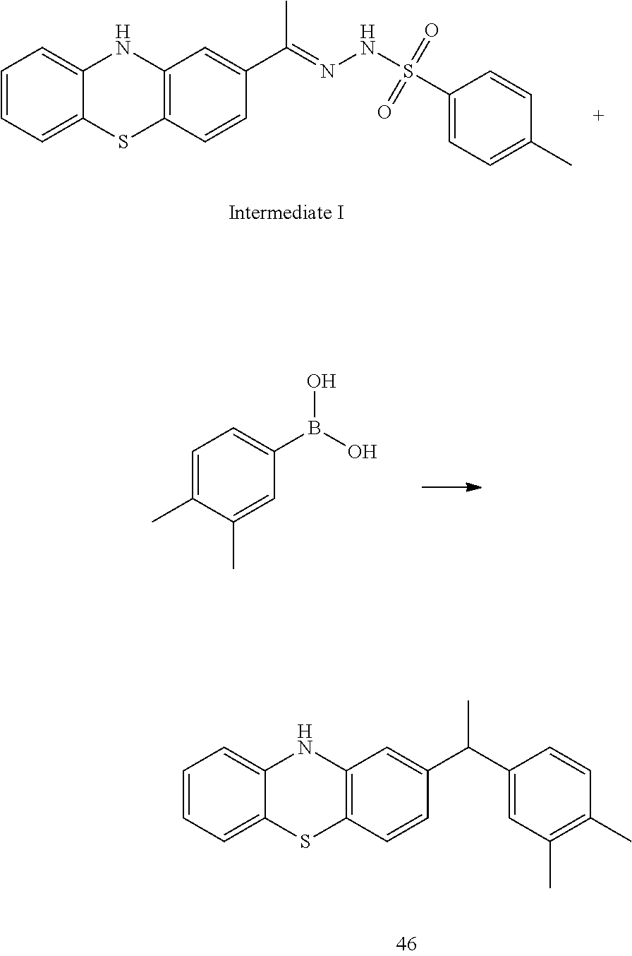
C1=CC=C2C(=C1)NC1=C(S2)C=CC(C(=NNS(=O)(=O)C2=CC=C(C)C=C2)C)=C1.C1=C(C)C(C)=CC(B(O)O)=C1.C1=CC=C2C(=C1)NC1=C(S2)C=CC(C(C2=CC(C)=C(C)C=C2)C)=C1
